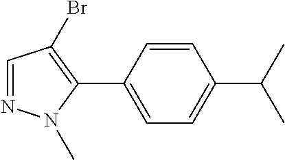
C1=NN(C)C(C2=CC=C(C(C)C)C=C2)=C1Br
